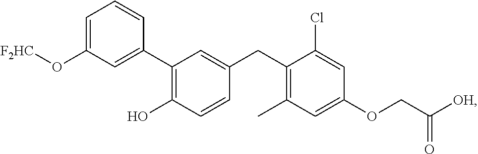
C1(C2=C(O)C=CC(CC3=C(C)C=C(OCC([OH])=O)C=C3Cl)=C2)=CC(O[F2HC])=CC=C1
